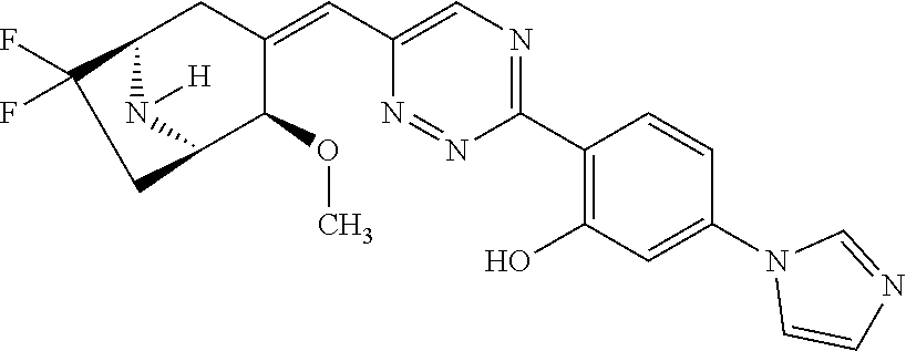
C1(C2=C(O)C=C(N3C=CN=C3)C=C2)=NC=C(C=C2CC3N([H])C(C2OC)CC3(F)F)N=N1
